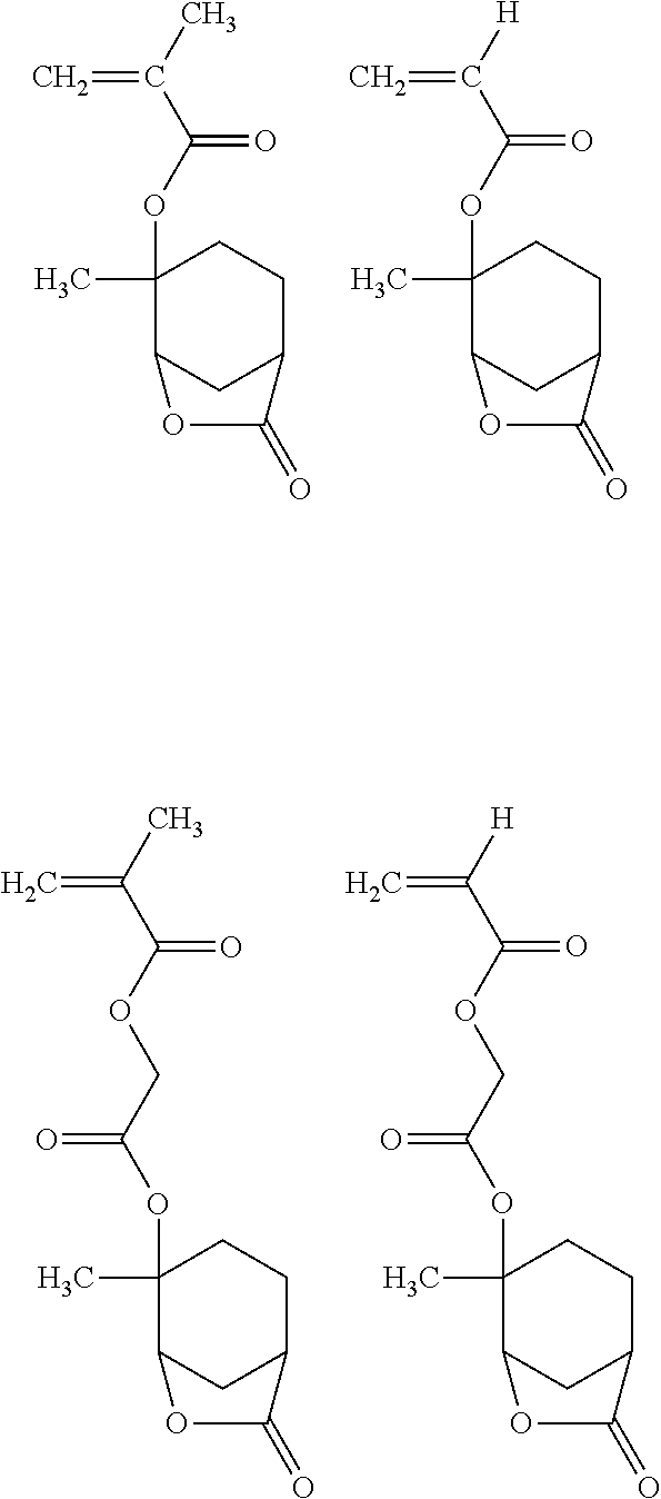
C1(C)(OC(C([H])=C)=O)C2CC(CC1)C(=O)O2.C1(C)(OC(C(C)=C)=O)C2CC(CC1)C(=O)O2.C(COC(C([H])=C)=O)(=O)OC1(C)C2CC(CC1)C(=O)O2.C(COC(C(C)=C)=O)(=O)OC1(C)C2CC(CC1)C(=O)O2
